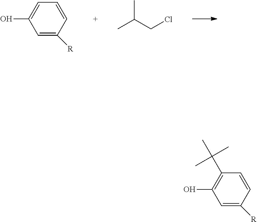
C1=C(O)C=C([R])C=C1.CC(CCl)C.C1(C(C)(C)C)=C(O)C=C([R])C=C1
